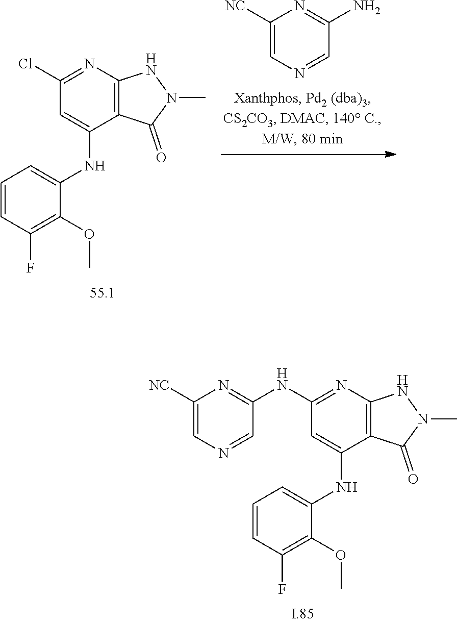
C12=C(N=C(NC3=NC([NC])=CN=C3)C=C1NC1=CC=CC(F)=C1OC)NN(C)C2=O.C12=C(N=C(Cl)C=C1NC1=CC=CC(F)=C1OC)NN(C)C2=O.C1([NC])=CN=CC(N)=N1
